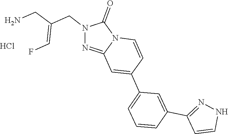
C12=NN(CC(=CF)CN)C(=O)N1C=CC(C1=CC=CC(C3=NNC=C3)=C1)=C2.Cl
